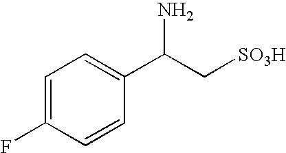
C1=C(C(C[SO3H])N)C=CC(F)=C1
